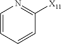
C1=CC=CC([X11])=N1
